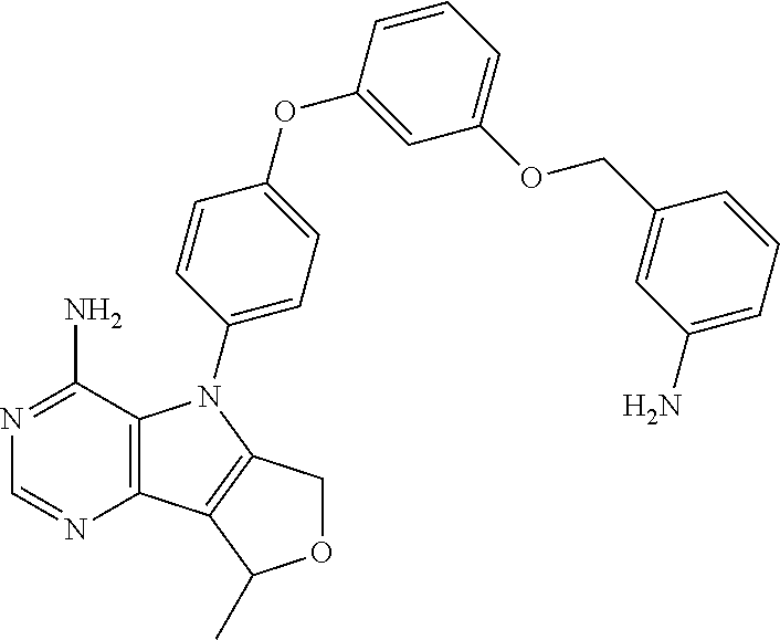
C12=C(C(N)=NC=N1)N(C1=CC=C(OC3=CC(OCC4=CC(N)=CC=C4)=CC=C3)C=C1)C1=C2C(C)OC1
